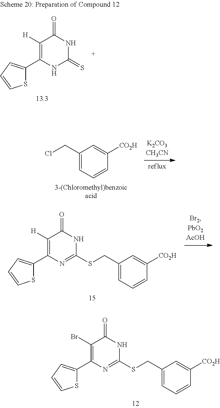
C1(CCl)=CC=CC([CO2H])=C1.S1C(C2=C([H])C(=O)NC(=S)N2)=CC=C1.S1C(C2=C([H])C(=O)NC(SCC3=CC=CC([CO2H])=C3)=N2)=CC=C1.S1C(C2=C(Br)C(=O)NC(SCC3=CC=CC([CO2H])=C3)=N2)=CC=C1
